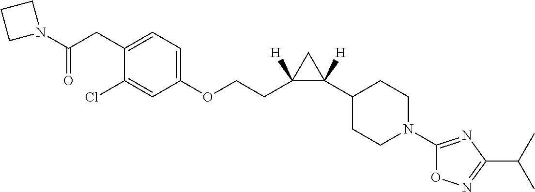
C1(Cl)=CC(OCCC2([H])C(C3CCN(C4=NC(C(C)C)=NO4)CC3)([H])C2)=CC=C1CC(N1CCC1)=O
